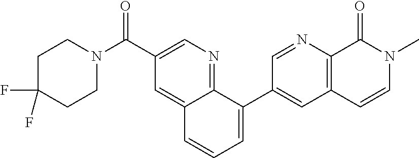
C1C(F)(F)CCN(C(C2=CN=C3C(=C2)C=CC=C3C2=CC3=C(N=C2)C(=O)N(C)C=C3)=O)C1
